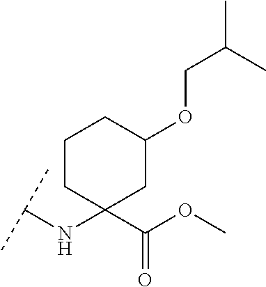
C(NC1(C(OC)=O)CC(OCC(C)C)CCC1)(C)C
